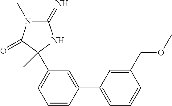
C1(=N)N(C)C(=O)C(C)(C2=CC=CC(C3=CC=CC(COC)=C3)=C2)N1
